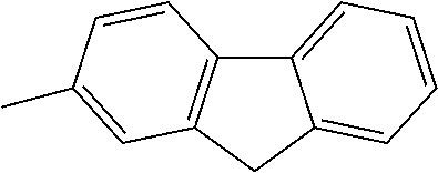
C12=CC=CC=C1CC1=C2C=CC(C)=C1
